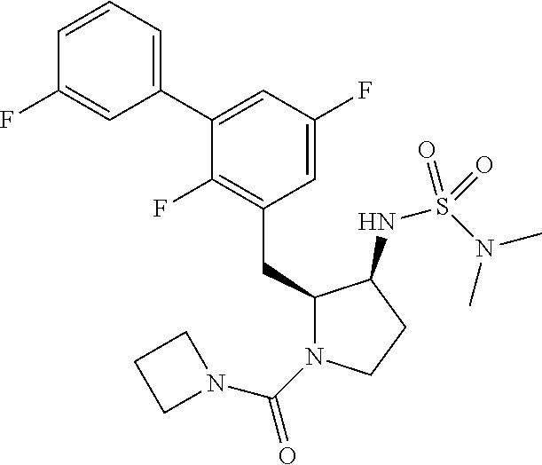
C1(CC2N(C(=O)N3CCC3)CCC2NS(N(C)C)(=O)=O)=C(F)C(C2=CC=CC(F)=C2)=CC(F)=C1
